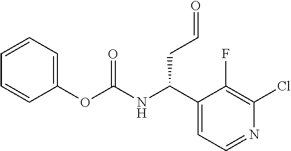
C1=CC=C(OC(NC(C2=CC=NC(Cl)=C2F)CC=O)=O)C=C1
